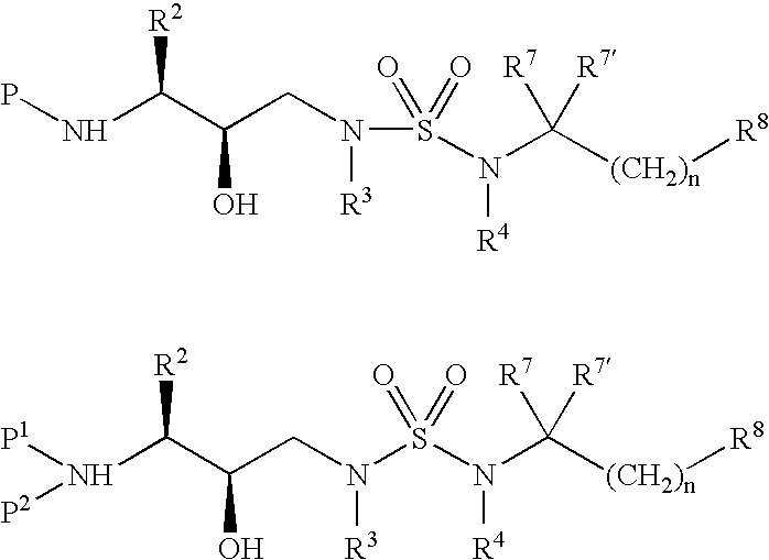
PNC(C(CN(S(N(C([(CH2)n][R8])([R7])[R7])[R4])(=O)=O)[R3])O)[R2].[P1]N(C(C(CN(S(N(C([(CH2)n][R8])([R7])[R7])[R4])(=O)=O)[R3])O)[R2])[P2]
